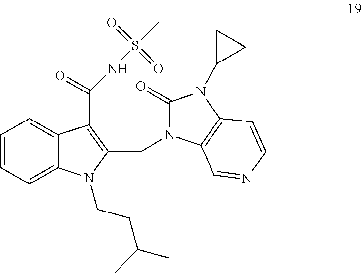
C1=CC=C2C(=C1)C(C(NS(C)(=O)=O)=O)=C(CN1C(=O)N(C3CC3)C3=C1C=NC=C3)N2CCC(C)C
